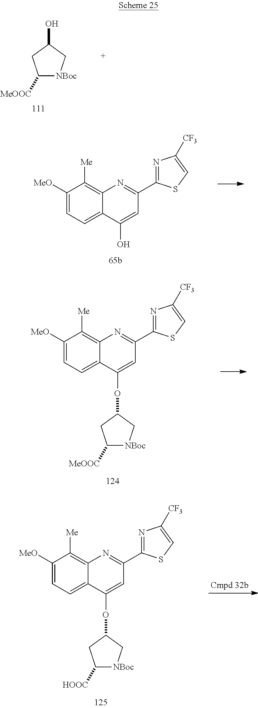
C1([MeOOC])[NBoc]CC(O)C1.C1([MeO])=CC=C2C(=C1[Me])N=C(C1=NC([CF3])=CS1)C=C2O.C1([MeO])=CC=C2C(=C1[Me])N=C(C1=NC([CF3])=CS1)C=C2OC1CC([MeOOC])[NBoc]C1.C1([MeO])=CC=C2C(=C1[Me])N=C(C1=NC([CF3])=CS1)C=C2OC1CC([HOOC])[NBoc]C1
